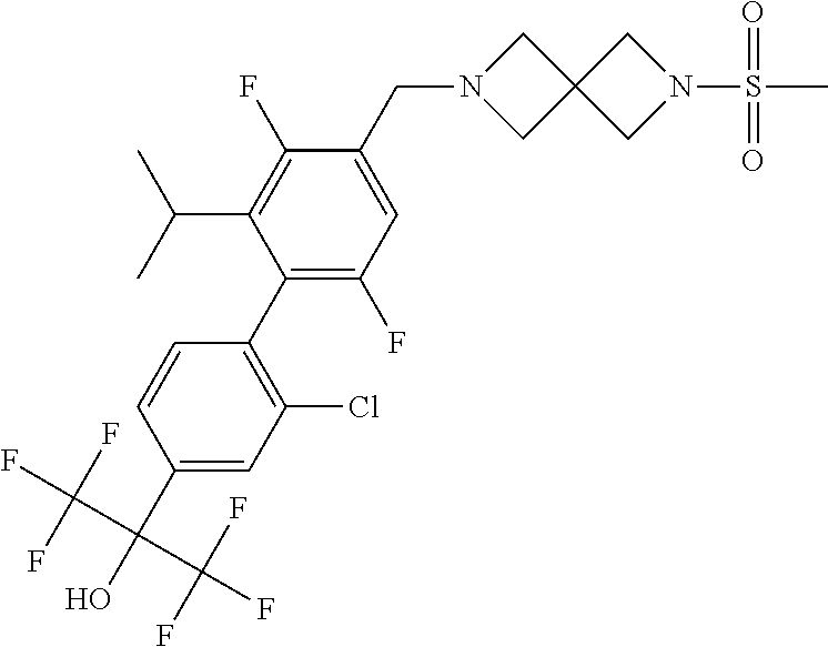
C1=C(CN2CC3(C2)CN(S(C)(=O)=O)C3)C(F)=C(C(C)C)C(C2=C(Cl)C=C(C(C(F)(F)F)(C(F)(F)F)O)C=C2)=C1F
